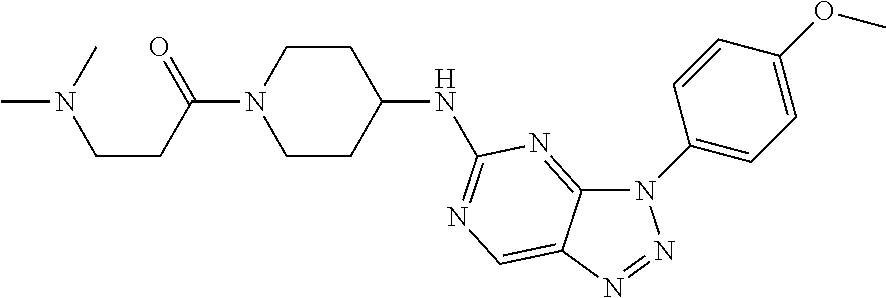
C12=NC(NC3CCN(C(=O)CCN(C)C)CC3)=NC=C1N=NN2C1=CC=C(OC)C=C1
